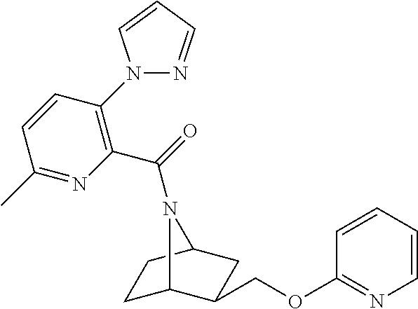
C1C2C(COC3=NC=CC=C3)CC(C1)N2C(=O)C1=C(N2N=CC=C2)C=CC(C)=N1
